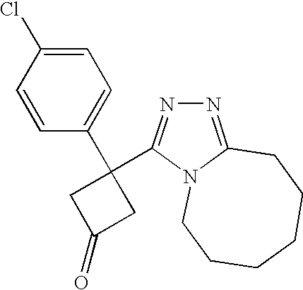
C1=C(Cl)C=CC(C2(C3=NN=C4N3CCCCCC4)CC(=O)C2)=C1
